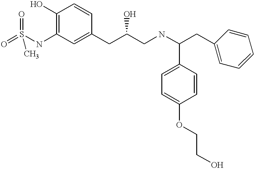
O=S(NC1=C(O)C=CC(CC(CNC(CC2=CC=CC=C2)C2=CC=C(OCCO)C=C2)O)=C1)(=O)C
